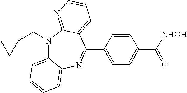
C1(C2=NC3=CC=CC=C3N(CC3CC3)C3=NC=CC=C23)=CC=C(C([NHOH])=O)C=C1
